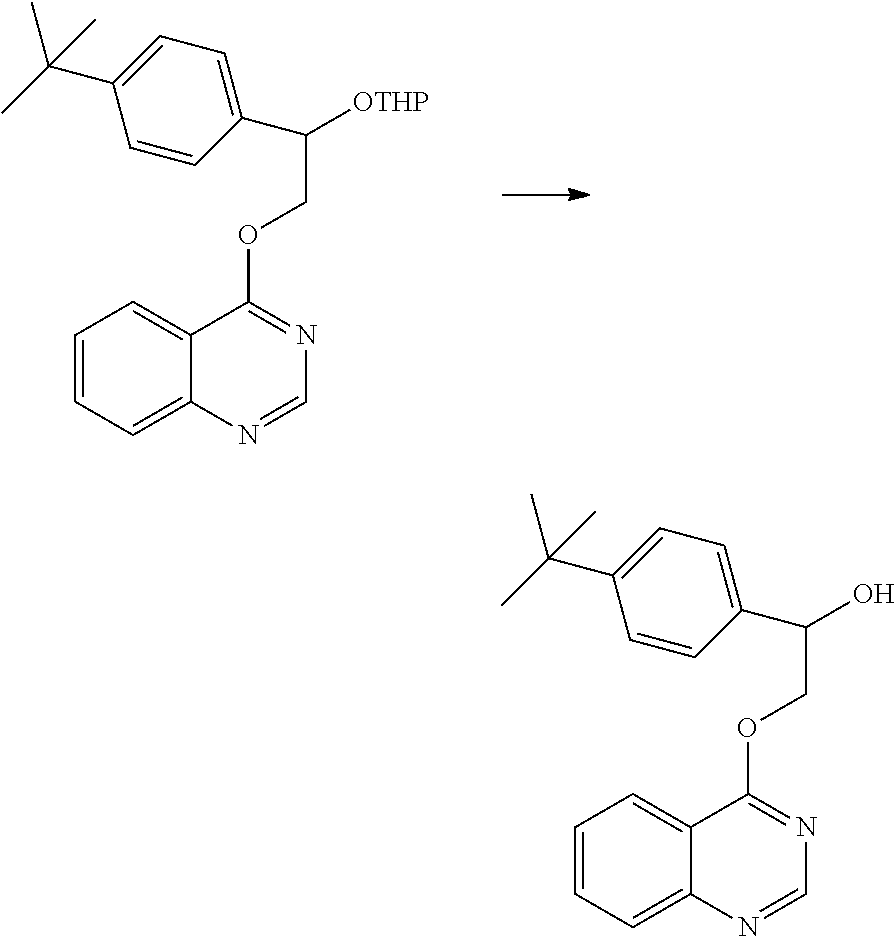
C1=CC=C2C(=C1)C(OCC([OTHP])C1=CC=C(C(C)(C)C)C=C1)=NC=N2.C1=CC=C2C(=C1)C(OCC(O)C1=CC=C(C(C)(C)C)C=C1)=NC=N2
